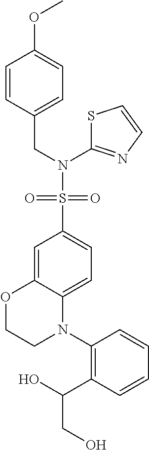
C1=C2C(=CC=C1S(=O)(=O)N(CC1=CC=C(OC)C=C1)C1=NC=CS1)N(C1=C(C(O)CO)C=CC=C1)CCO2
